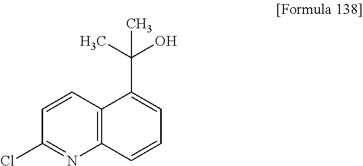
C12=C(C=CC(Cl)=N1)C(C(C)(O)C)=CC=C2
